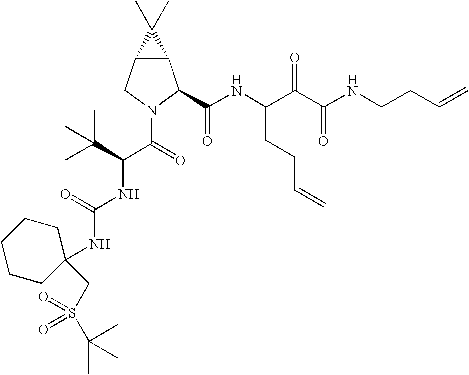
C12C(CN(C(=O)C(NC(NC3(CS(C(C)(C)C)(=O)=O)CCCCC3)=O)C(C)(C)C)C1C(NC(C(C(NCCC=C)=O)=O)CCC=C)=O)C2(C)C
